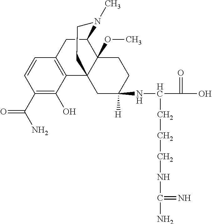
C1(C(=O)N)=C(O)C2=C(C=C1)CC1C3(OC)C2(CC(NC(C(O)=O)CCCNC(N)=N)([H])CC3)CCN1C
